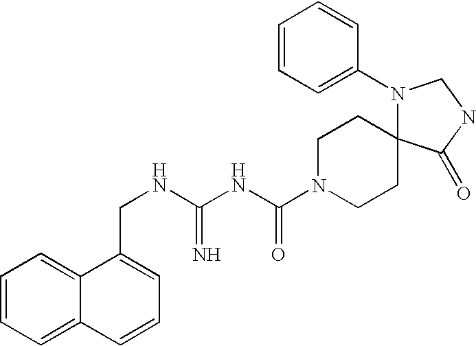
C1=CC=C2C(=C1)C(CNC(NC(N1CCC3(CC1)N(C1=CC=CC=C1)CNC3=O)=O)=N)=CC=C2
